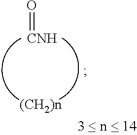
O=[CNH]
